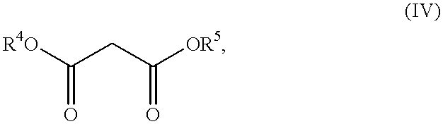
[R4O]C(CC([OR5])=O)=O
